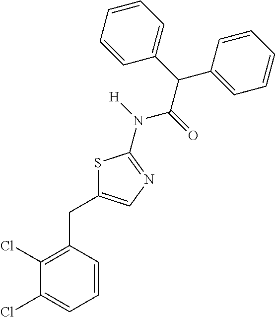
C1(Cl)=C(CC2=CN=C(N([H])C(=O)C(C3=CC=CC=C3)C3=CC=CC=C3)S2)C=CC=C1Cl
